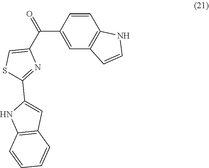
C1(C(C2=CSC(C3=CC4=C(N3)C=CC=C4)=N2)=O)=CC2=C(C=C1)NC=C2
